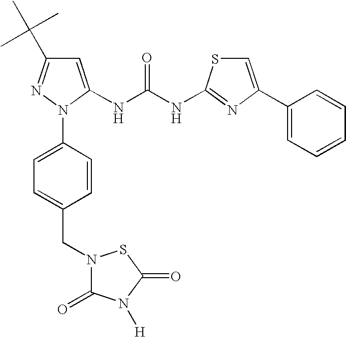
C1=C(NC(NC2=NC(C3=CC=CC=C3)=CS2)=O)N(C2=CC=C(CN3C(=O)N([H])C(=O)S3)C=C2)N=C1C(C)(C)C
